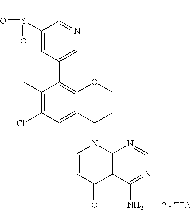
C1(C2=C(OC)C(C(C)N3C=CC(=O)C4=C3N=CN=C4N)=CC(Cl)=C2C)=CN=CC(S(=O)(=O)C)=C1
